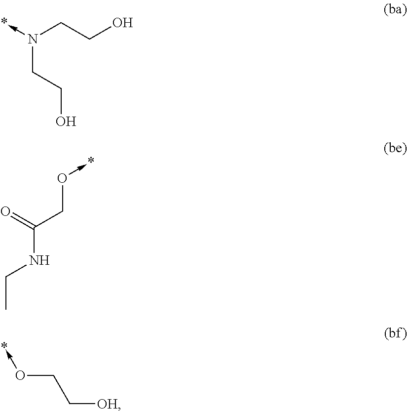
N(CCO)(->*)CCO.O=C(CO->*)NCC.*-OCC[OH]
